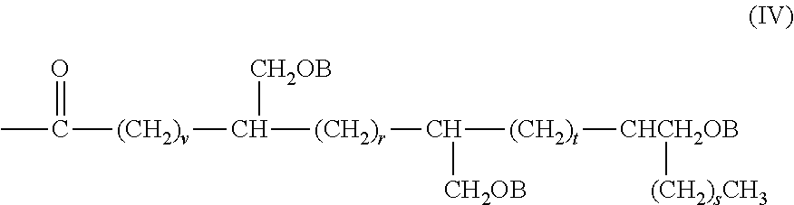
CC([(CH2)v]C([(CH2)r]C([(CH2)t][CHCH2OB][(CH2)sCH3])[CH2OB])[CH2OB])=O
